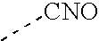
C[CNO]
